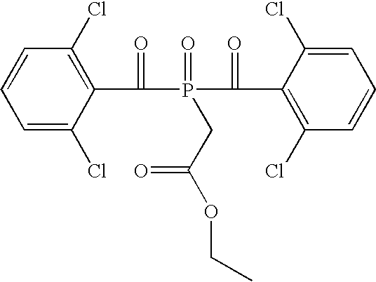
C1=C(Cl)C(C(P(C(C2=C(Cl)C=CC=C2Cl)=O)(CC(OCC)=O)=O)=O)=C(Cl)C=C1
